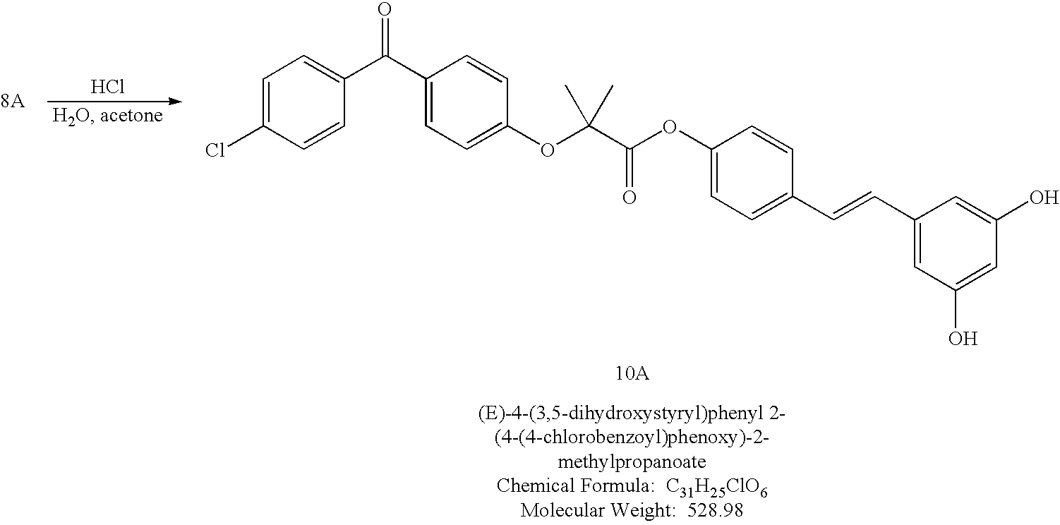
Cl.C1=C(Cl)C=CC(C(C2=CC=C(OC(C(OC3=CC=C(C=CC4=CC(O)=CC(O)=C4)C=C3)=O)(C)C)C=C2)=O)=C1
